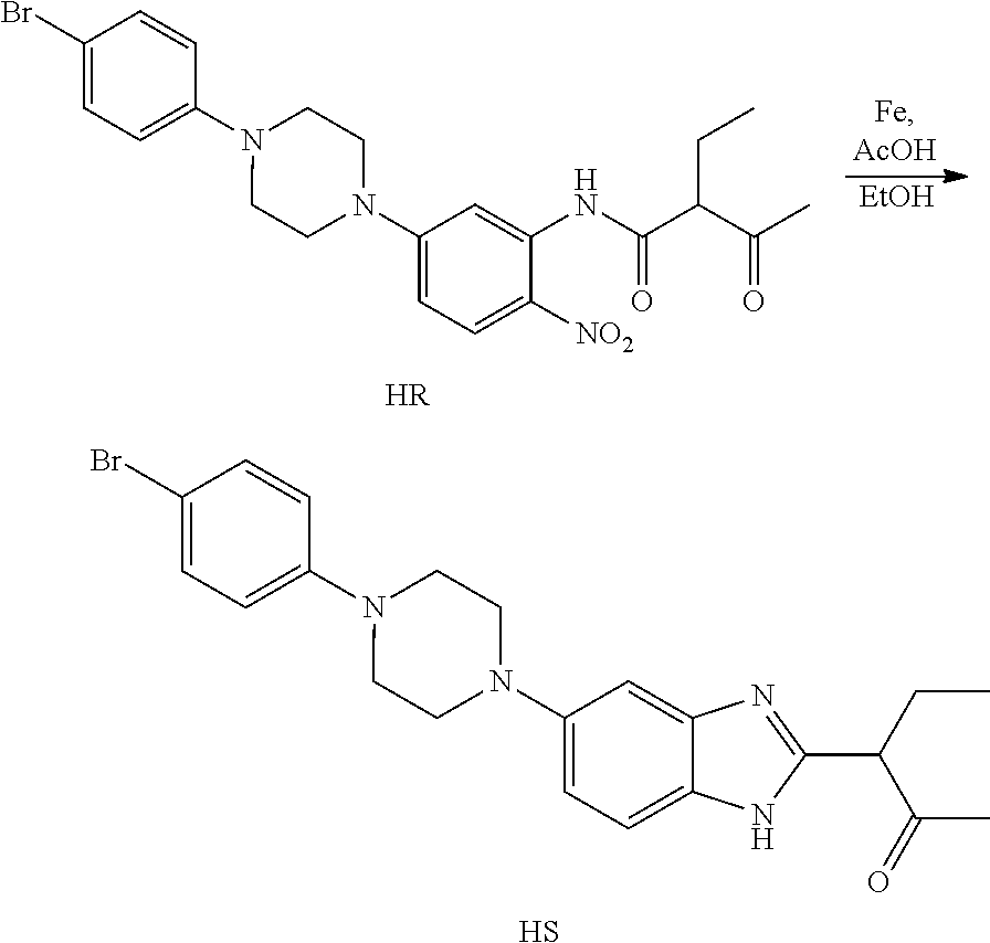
C1(Br)=CC=C(N2CCN(C3=CC=C4C(=C3)N=C(C(C(C)=O)CC)N4)CC2)C=C1.S.C1(Br)=CC=C(N2CCN(C3=CC=C([NO2])C(NC(C(C(C)=O)CC)=O)=C3)CC2)C=C1.[HR].[EtOH]
